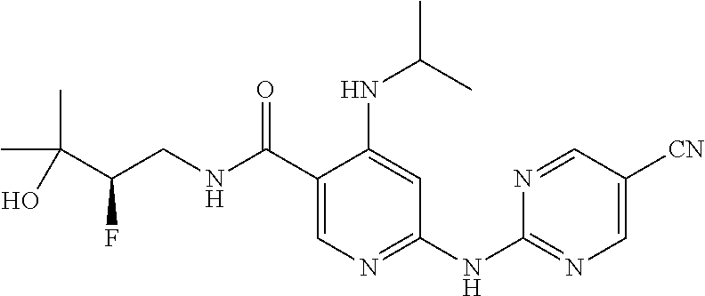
C1=C([CN])C=NC(NC2=NC=C(C(NCC(C(C)(C)O)F)=O)C(NC(C)C)=C2)=N1
